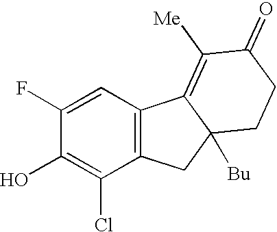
C1=C(F)C(O)=C(Cl)C2=C1C1=C([Me])C(=O)CCC1([Bu])C2
